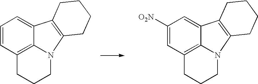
C1=CC2=C3C(=C1)C1=C(N3CCC2)CCCC1.C1([O2N])=CC2=C3C(=C1)C1=C(N3CCC2)CCCC1
